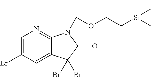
C1=C(Br)C=C2C(=N1)N(COCC[Si](C)(C)C)C(=O)C2(Br)Br
